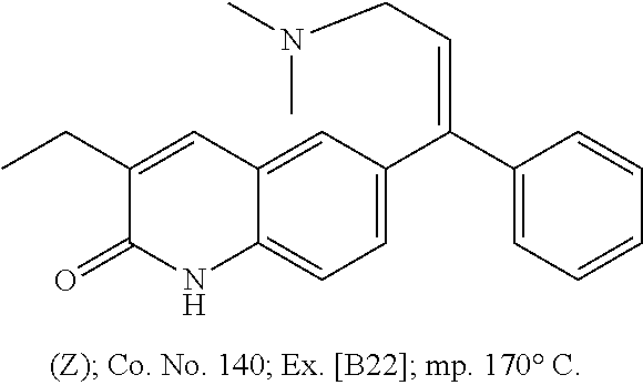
C1(CC)=CC2=CC(C(C3=CC=CC=C3)=CCN(C)C)=CC=C2NC1=O
